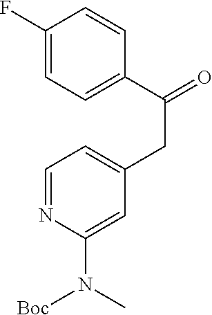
C1=C(CC(=O)C2=CC=C(F)C=C2)C=C(N(C)[Boc])N=C1
